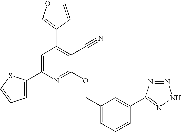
C1(C2=CC=CS2)=CC(C2=COC=C2)=C(C#N)C(OCC2=CC=CC(C3=NNN=N3)=C2)=N1
